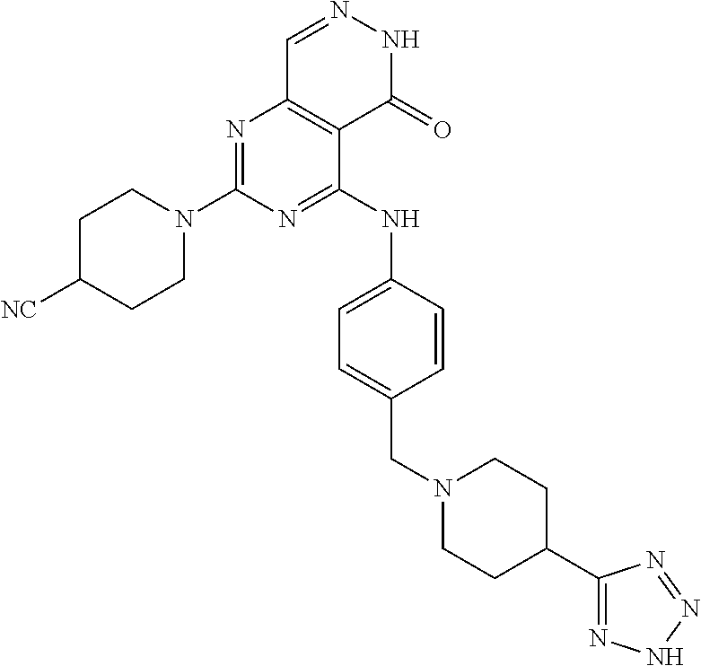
N1=C(N2CCC([NC])CC2)N=C(NC2=CC=C(CN3CCC(C4=NNN=N4)CC3)C=C2)C2=C1C=NNC2=O
